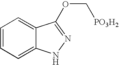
C1=CC=C2C(=C1)C(OC[PO3H2])=NN2
